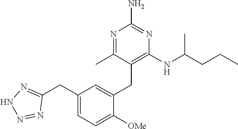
C1=C(CC2=NNN=N2)C=C(CC2=C(NC(CCC)C)N=C(N)N=C2C)C([OMe])=C1
